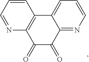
C12=NC=CC=C1C1=C(C(=O)C2=O)N=CC=C1
